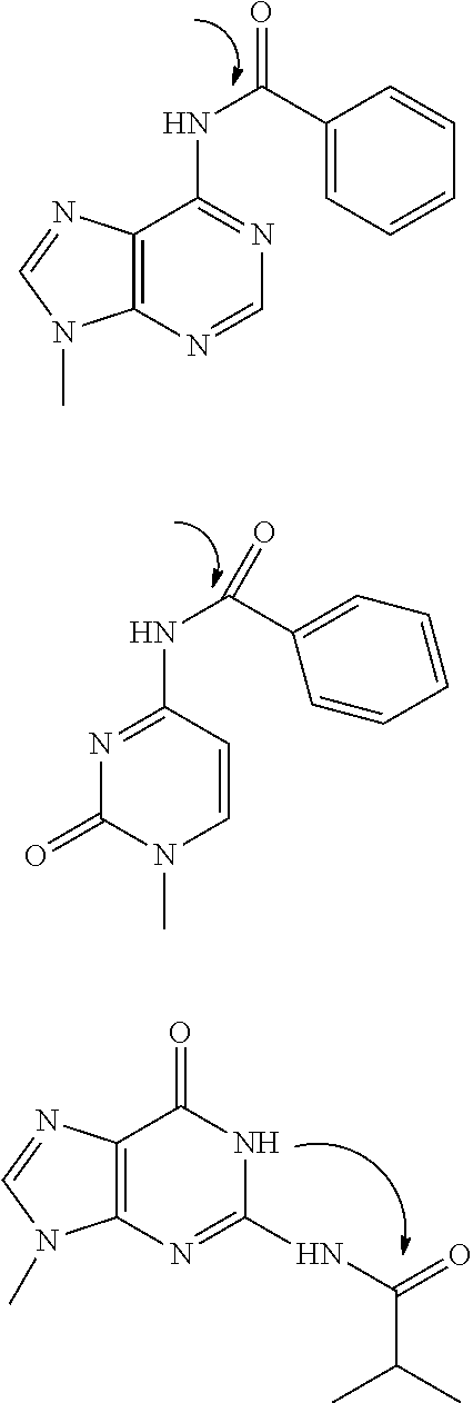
C12=C(N=CN=C1NC(C1=CC=CC=C1)=O)N(C)C=N2.N1=C(NC(C2=CC=CC=C2)=O)C=CN(C)C1=O.C12=C(N=C(NC(C(C)C)=O)NC1=O)N(C)C=N2
